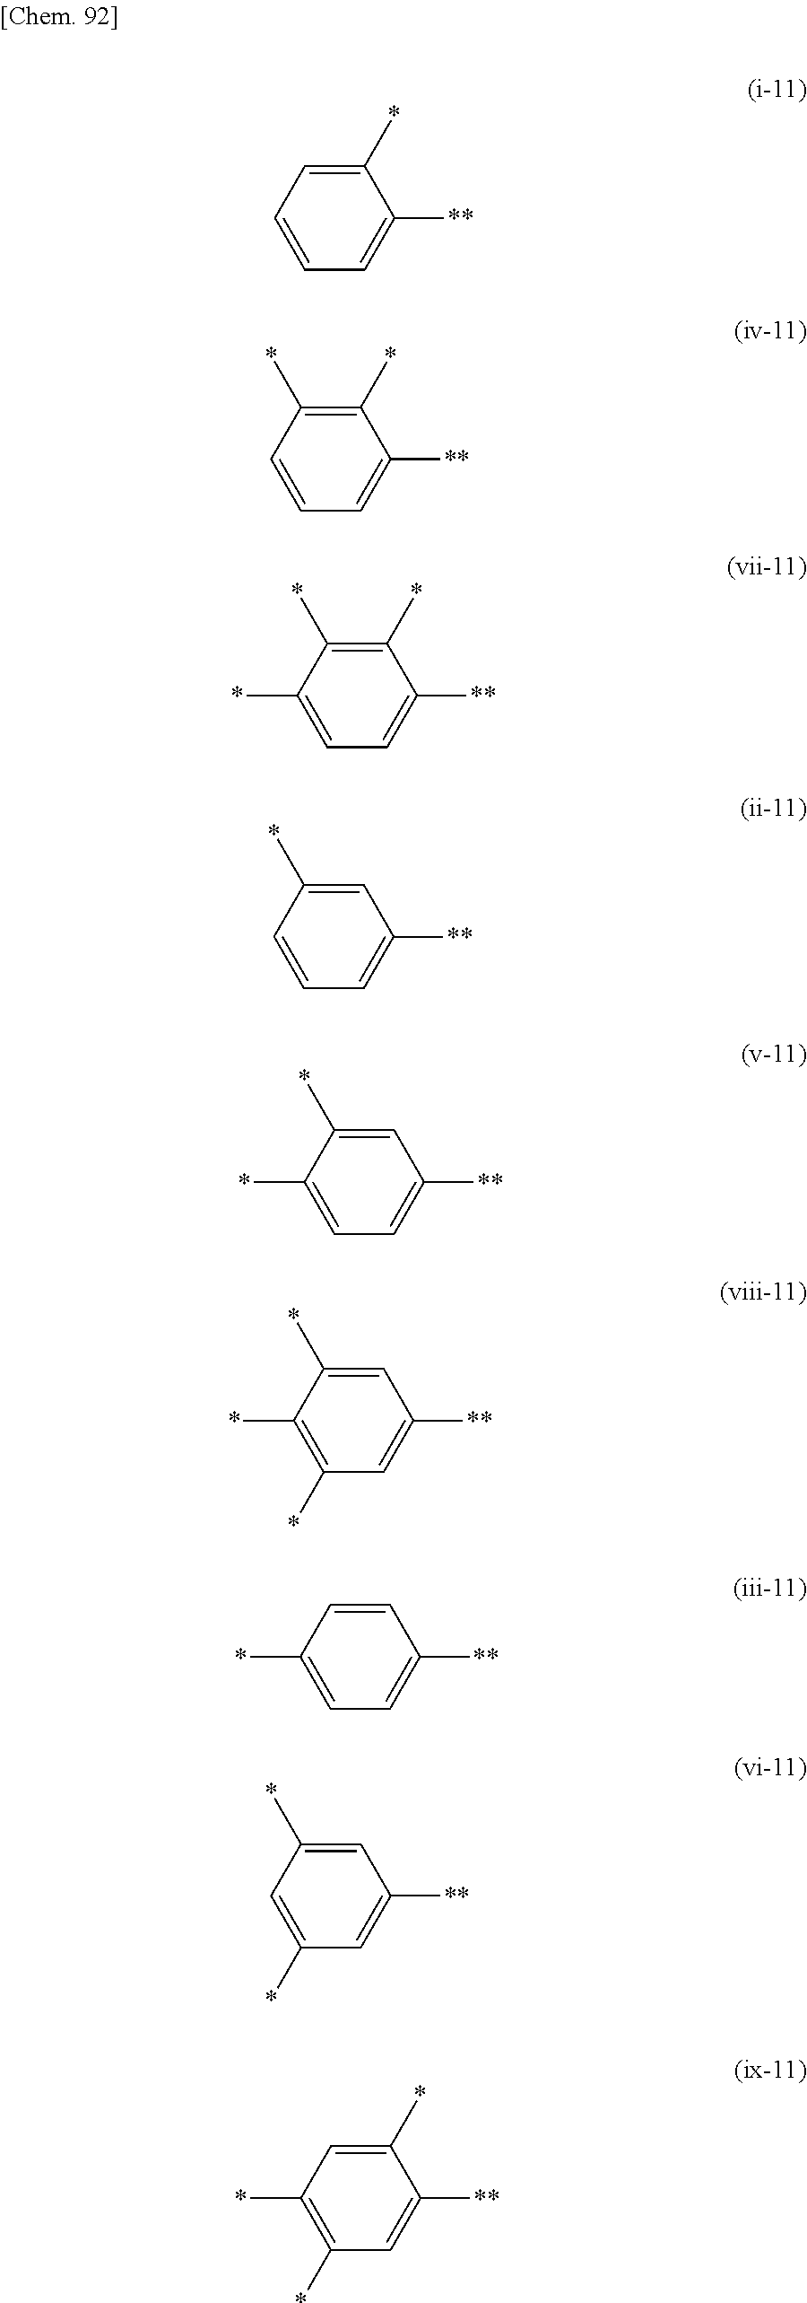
C1([**])=CC=CC=C1*.C1([**])=CC=CC(*)=C1*.C1([**])=CC=C(*)C(*)=C1*.C1([**])=CC=CC(*)=C1.C1([**])=CC=C(*)C(*)=C1.C1([**])=CC(*)=C(*)C(*)=C1.C1([**])=CC=C(*)C=C1.C1([**])=CC(*)=CC(*)=C1.C1([**])=CC(*)=C(*)C=C1*
